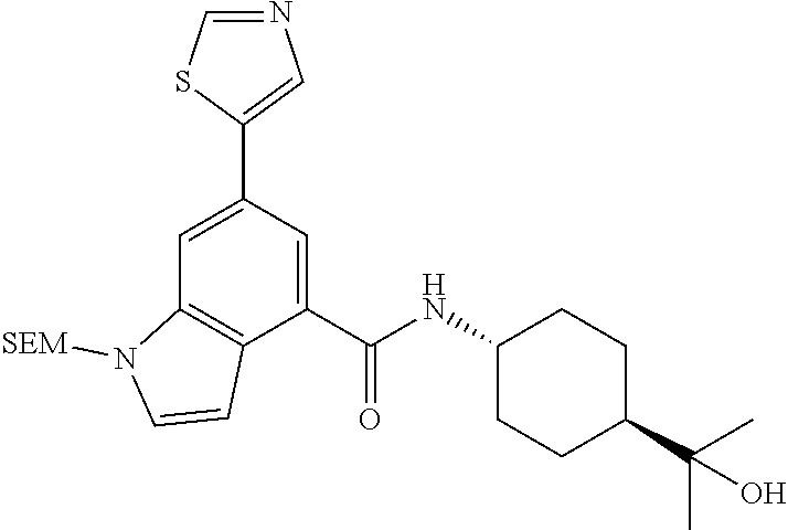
C1=C(C2=CN=CS2)C=C(C(NC2CCC(C(C)(C)O)CC2)=O)C2=C1N([SEM])C=C2
